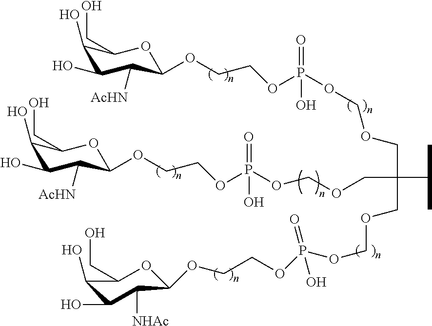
C1(O)C(O)C([AcHN])C(OCCOP(OCOCC(COCOP(OCCOC2C([AcHN])C(O)C(O)C(CO)O2)(=O)O)(C(C)C)COCOP(OCCOC2C([NHAc])C(O)C(O)C(CO)O2)(=O)O)(=O)O)OC1CO
